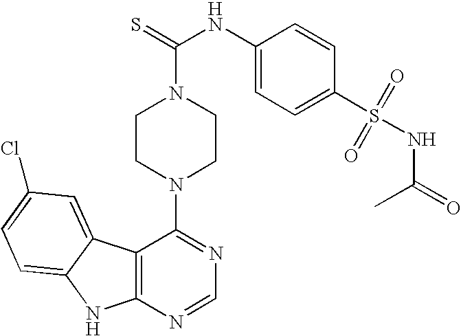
C12=C(N=CN=C1N1CCN(C(=S)NC3=CC=C(S(=O)(=O)NC(=O)C)C=C3)CC1)NC1=CC=C(Cl)C=C21
